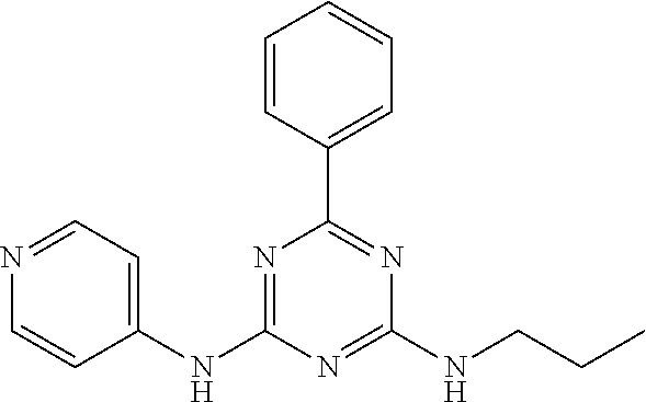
C1=CC(C2=NC(NCCC)=NC(NC3=CC=NC=C3)=N2)=CC=C1
